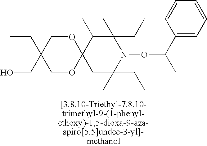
C12(C(C)C(C)(CC)N(OC(C)C3=CC=CC=C3)C(C)(CC)C1)OCC(CC)(CO)CO2
